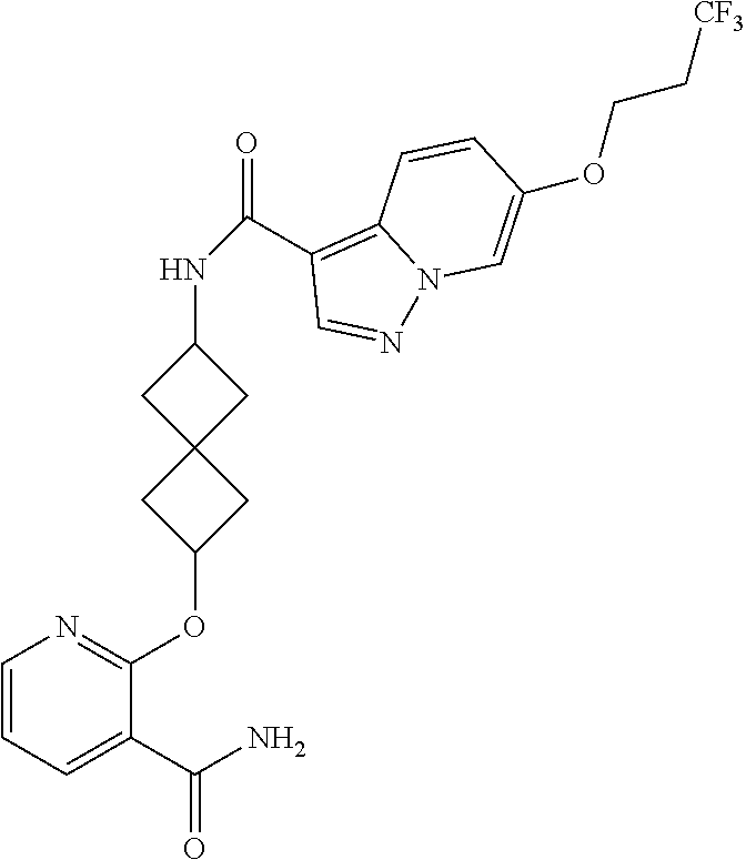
C1(C(N)=O)=CC=CN=C1OC1CC2(C1)CC(NC(C1=C3N(N=C1)C=C(OCC[CF3])C=C3)=O)C2
